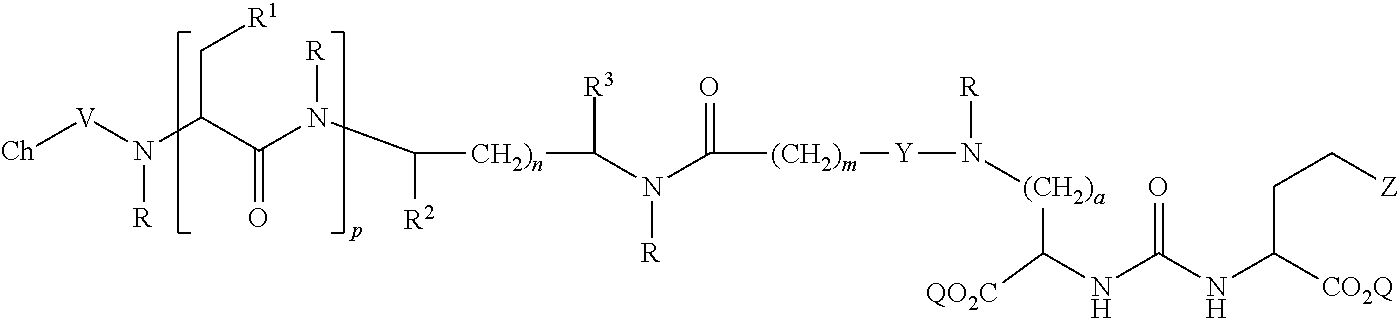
[Ch][V]N(C(C(N(C([CH2)n]C([R3])N(C([(CH2)m][Y]N([R])[(CH2)a]C(NC(NC([CO2Q])CC[Z])=O)[QO2C])=O)[R])[R2])[R])=O)C[R1])[R]
